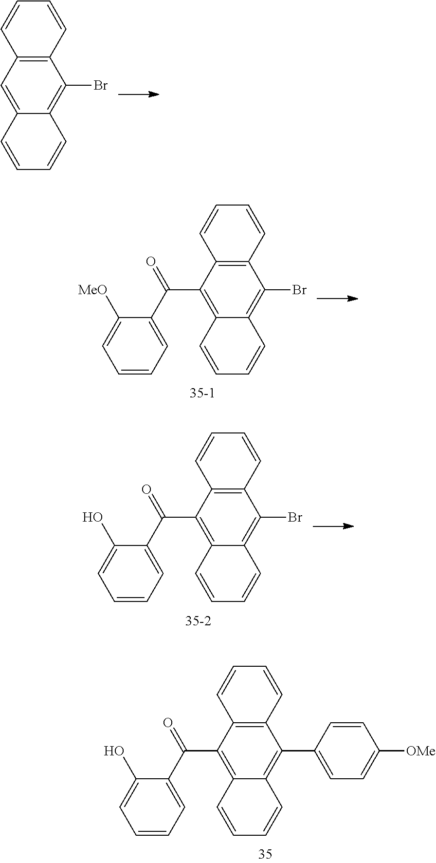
C12=C(C(C(C3=CC=CC=C3O)=O)=C3C(=C1C1=CC=C([OMe])C=C1)C=CC=C3)C=CC=C2.C12=C(C=C3C(=C1Br)C=CC=C3)C=CC=C2.C12=C(C(C(C3=CC=CC=C3[MeO])=O)=C3C(=C1Br)C=CC=C3)C=CC=C2.C12=C(C(C(C3=CC=CC=C3O)=O)=C3C(=C1Br)C=CC=C3)C=CC=C2
